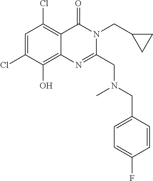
C1=C(Cl)C(O)=C2C(=C1Cl)C(=O)N(CC1CC1)C(CN(CC1=CC=C(F)C=C1)C)=N2
